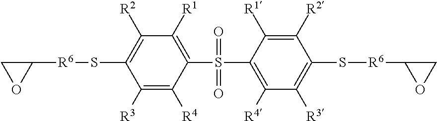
C1([R6]SC2=C([R2])C([R1])=C(S(C3=C([R4])C([R3])=C(S[R6]C4OC4)C([R2])=C3[R1])(=O)=O)C([R4])=C2[R3])CO1
